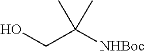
OCC([NHBoc])(C)C
